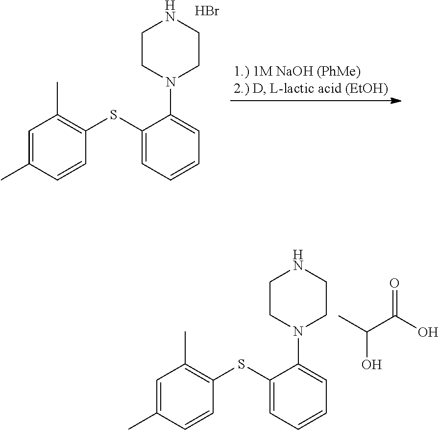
C1=C(C)C=CC(SC2=CC=CC=C2N2CCNCC2)=C1C.Br.C1=C(C)C=CC(SC2=CC=CC=C2N2CCNCC2)=C1C.CC(C(O)=O)O
